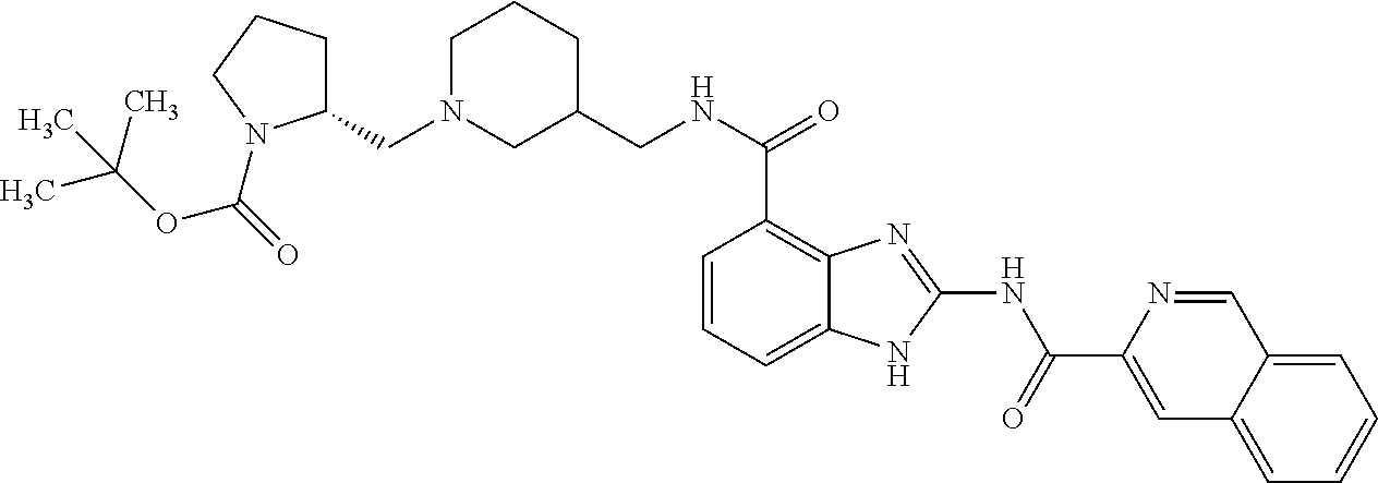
C1CCN(CC2CCCN2C(=O)OC(C)(C)C)CC1CNC(C1=C2C(=CC=C1)NC(NC(C1=CC3=CC=CC=C3C=N1)=O)=N2)=O
